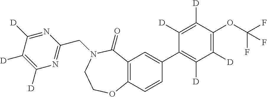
C12=C(C=CC(C3=C([D])C([D])=C(OC(F)(F)F)C([D])=C3[D])=C1)OCCN(CC1=NC([D])=C([D])C([D])=N1)C2=O
